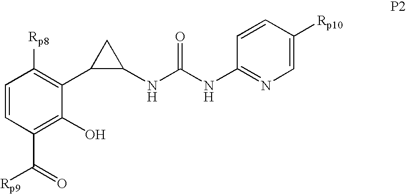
C1([Rp8])=C(C2C(NC(NC3=NC=C([Rp10])C=C3)=O)C2)C(O)=C(C(=O)[Rp9])C=C1
